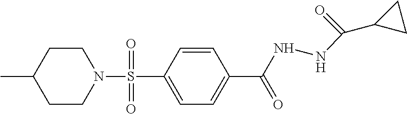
C1CN(S(C2=CC=C(C(NNC(C3CC3)=O)=O)C=C2)(=O)=O)CCC1C
